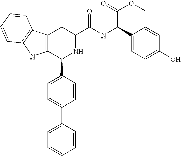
C1(C2=CC=C(C3=CC=CC=C3)C=C2)NC(C(=O)NC(C(OC)=O)C2=CC=C(O)C=C2)CC2=C1NC1=C2C=CC=C1
